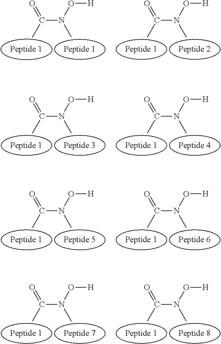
C(N(O[H])C)(C)=O.C(N(O[H])C)(C)=O.C(N(O[H])C)(C)=O.C(N(O[H])C)(C)=O.C(N(O[H])C)(C)=O.C(N(O[H])C)(C)=O.C(N(O[H])C)(C)=O.C(N(O[H])C)(C)=O
